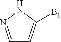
C1=NNC([B1])=C1
